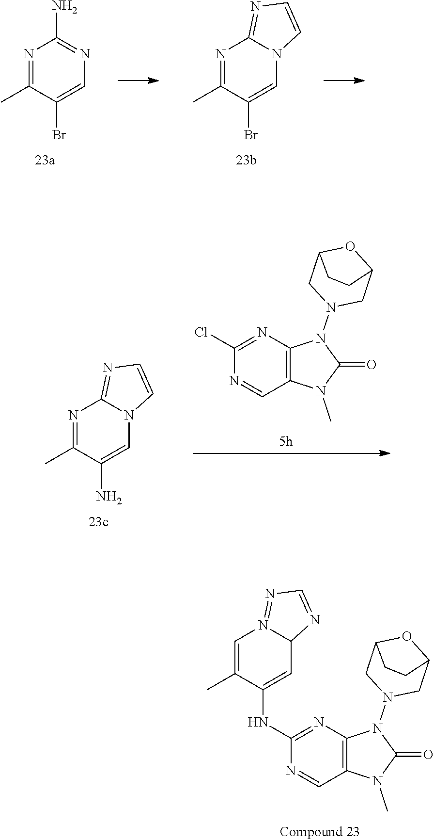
C1(NC2=CC3N(=NC=N3)C=C2C)=NC2=C(C=N1)N(C)C(=O)N2N1CC2OC(C1)CC2.N1=C(C)C(Br)=CN=C1N.N1=C(C)C(Br)=CN2C1=NC=C2.C1(Cl)=NC2=C(C=N1)N(C)C(=O)N2N1CC2OC(C1)CC2.N1=C(C)C(N)=CN2C1=NC=C2
